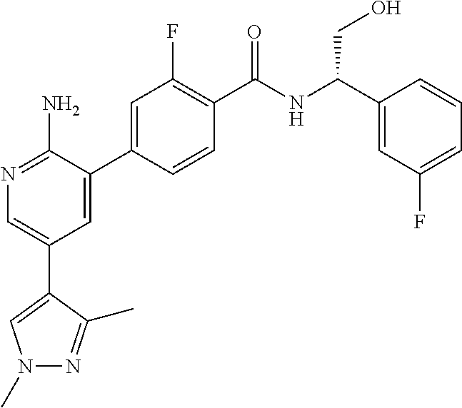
N1=C(N)C(C2=CC(F)=C(C(NC(C3=CC(F)=CC=C3)CO)=O)C=C2)=CC(C2=CN(C)N=C2C)=C1
